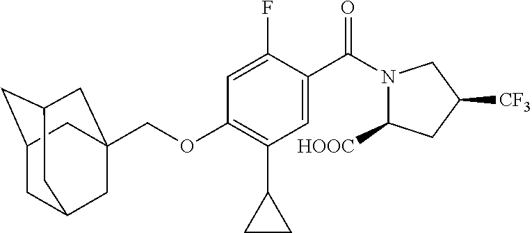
C1C2CC3CC(COC4=C(C5CC5)C=C(C(=O)N5C([HOOC])CC([CF3])C5)C(F)=C4)(CC1C3)C2
